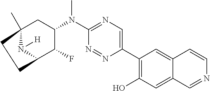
C12(C)CC(N(C3=NC=C(C4=C(O)C=C5C(=C4)C=CN=C5)N=N3)C)C(F)C(N1[H])CC2
